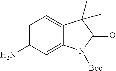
C1=C(N)C=C2C(=C1)C(C)(C)C(=O)N2[Boc]
